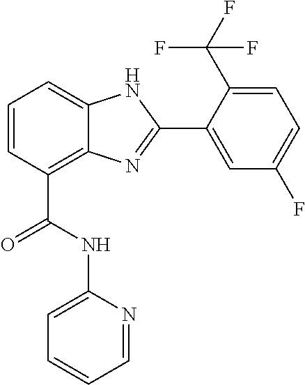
C1=CC(C(=O)NC2=CC=CC=N2)=C2C(=C1)NC(C1=CC(F)=CC=C1C(F)(F)F)=N2
